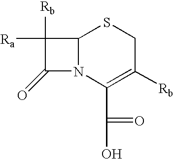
C12N(C(C(O)=O)=C([Rb])CS1)C(=O)C2([Rb])[Ra]
